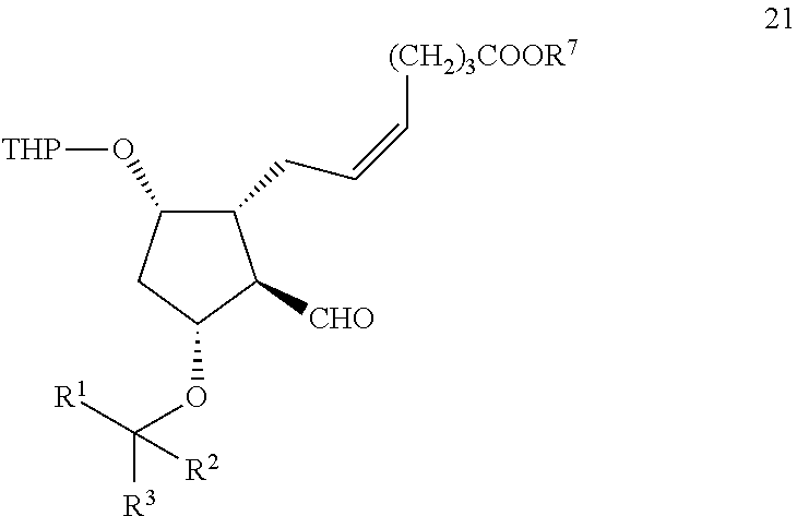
C1(O[THP])C(CC=C[(CH2)3COOR7])C([CHO])C(OC([R1])([R3])[R2])C1
